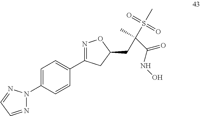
N1=CC=NN1C1=CC=C(C2=NOC(CC(C(NO)=O)(C)S(=O)(=O)C)C2)C=C1
